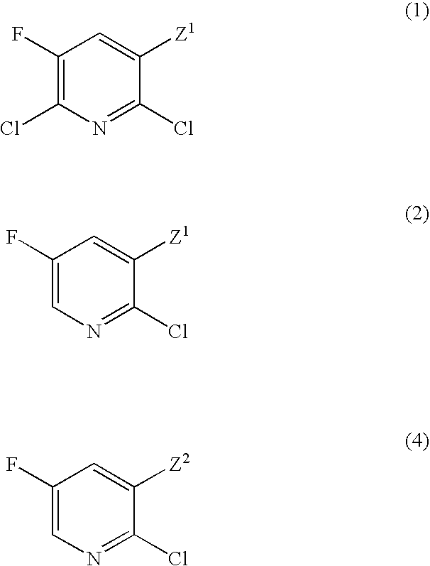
C1(F)=C(Cl)N=C(Cl)C([Z1])=C1.C1(F)=CN=C(Cl)C([Z1])=C1.C1(F)=CN=C(Cl)C([Z2])=C1
